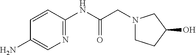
C1(N)=CN=C(NC(=O)CN2CCC(O)C2)C=C1
